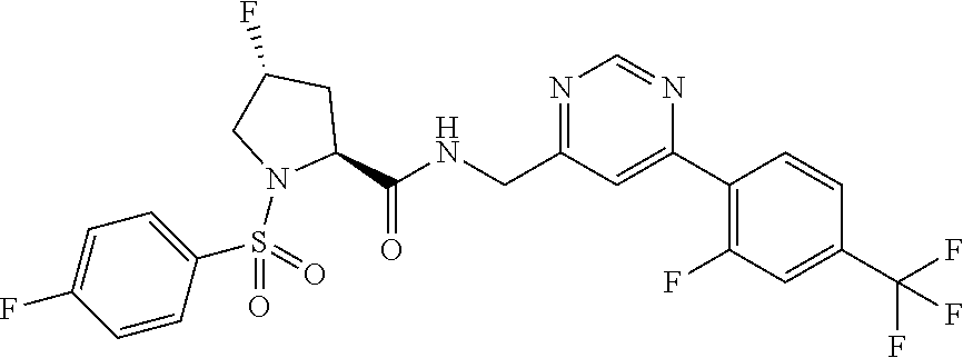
C1(C2=C(F)C=C(C(F)(F)F)C=C2)=CC(CNC(C2CC(F)CN2S(=O)(C2=CC=C(F)C=C2)=O)=O)=NC=N1
